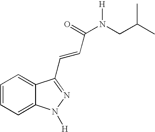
C1=CC=C2C(=C1)C(C=CC(N(CC(C)C)[H])=O)=NN2[H]
